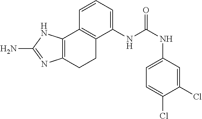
C1(NC(NC2=CC=C(Cl)C(Cl)=C2)=O)=CC=CC2=C1CCC1=C2NC(N)=N1
